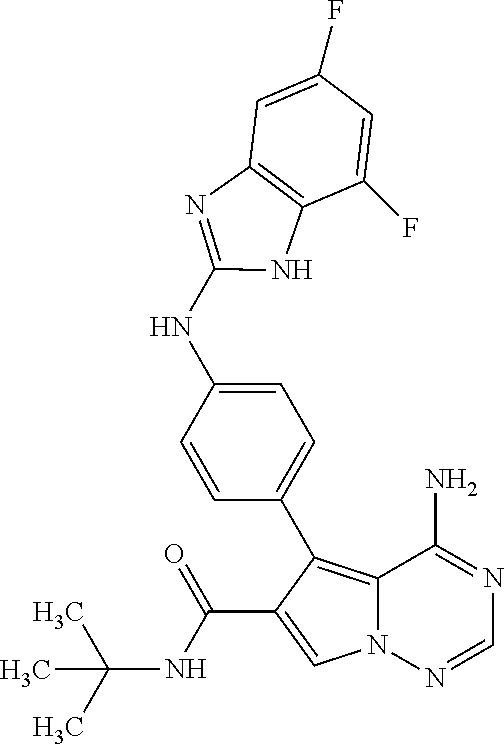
C12=C(C3=CC=C(NC4=NC5=C(C(F)=CC(F)=C5)N4)C=C3)C(C(NC(C)(C)C)=O)=CN1N=CN=C2N
